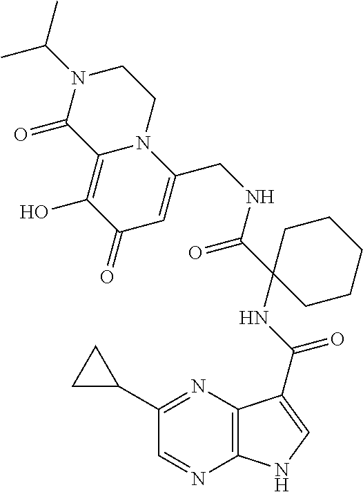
C(C1=CC(=O)C(O)=C2N1CCN(C(C)C)C2=O)NC(C1(NC(=O)C2=CNC3=C2N=C(C2CC2)C=N3)CCCCC1)=O
